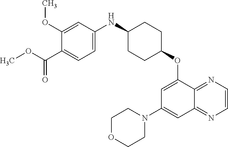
C1(OC)=CC(NC2CCC(OC3=CC(N4CCOCC4)=CC4=NC=CN=C34)CC2)=CC=C1C(OC)=O
